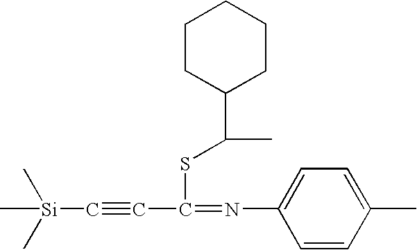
[Si](C#CC(=NC1=CC=C(C)C=C1)SC(C1CCCCC1)C)(C)(C)C
